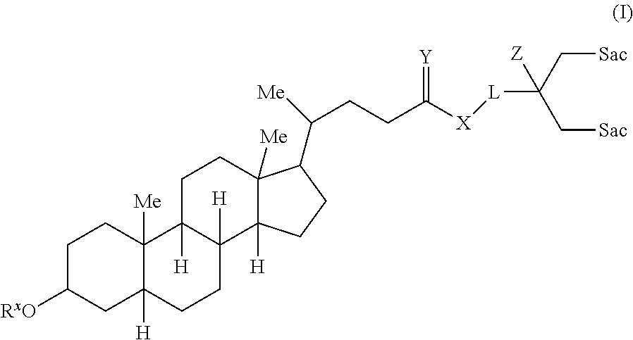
C1C([RxO])CC2([H])C([Me])(C1)C1([H])C([H])(CC2)C2([H])C([Me])(CC1)C(C(CCC([X][L]C(C[Sac])([Z])C[Sac])=[Y])[Me])CC2
